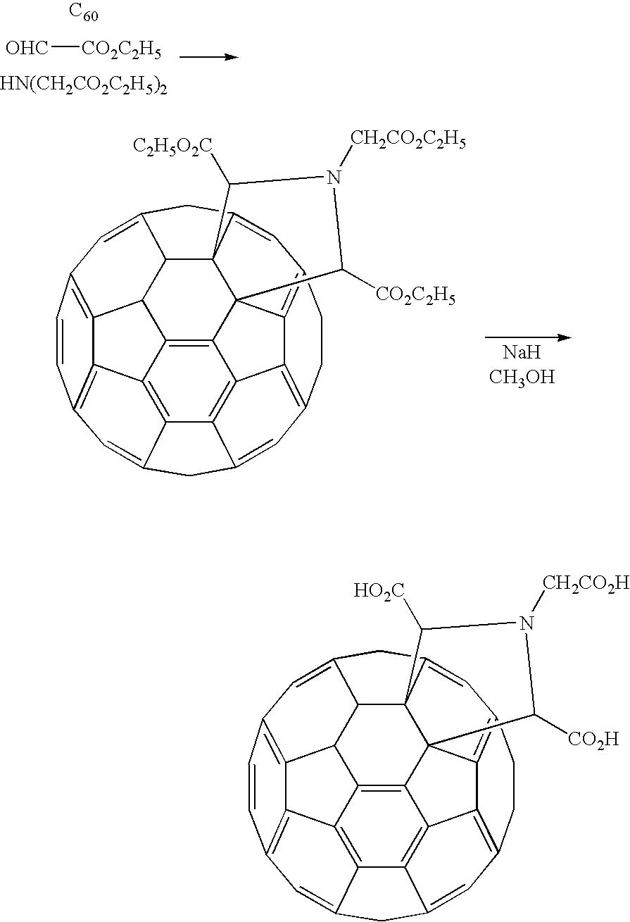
[C60].[OHC][CO2C2H5].[HN(CH2CO2C2H5)2].[NaHCH3OH].C12=CC3=C4C5=C1C1=C6C7=C(C=C1C2)CCC1=C7C27C([CO2C2H5])N([CH2CO2C2H5])C([C2H5O2C])C28C(=C1)CC1=CC(=C4C(C5=C67)C18)C=C3.C12=CC3=C4C5=C1C1=C6C7=C(C=C1C2)CCC1=C7C27C([CO2H])N([CH2CO2H])C([HO2C])C28C(=C1)CC1=CC(=C4C(C5=C67)C18)C=C3
